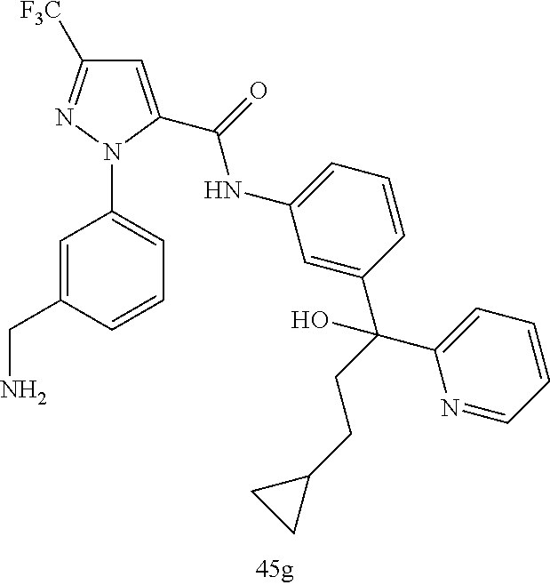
C1=C(C(=O)NC2=CC=CC(C(CCC3CC3)(C3=CC=CC=N3)O)=C2)N(C2=CC=CC(CN)=C2)N=C1[F3C]
